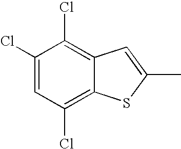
C1(Cl)=CC(Cl)=C2C(=C1Cl)C=C(C)S2
